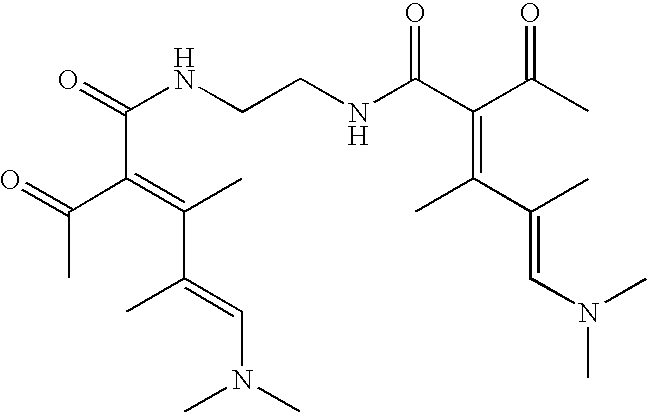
O=C(C)C(=C(C)C(C)=CN(C)C)C(NCCNC(=O)C(C(C)=O)=C(C)C(=CN(C)C)C)=O
